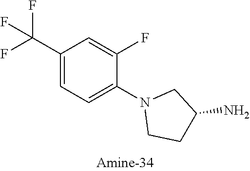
C1(C(F)(F)F)=CC=C(N2CCC(N)C2)C(F)=C1
